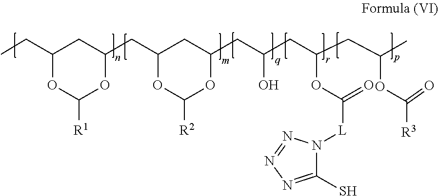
C1C(CC)OC([R1])OC1CC1CC(CC(CC(CC(C)OC(=O)[R3])OC(=O)[L]N2C(S)=NN=N2)O)OC([R2])O1
